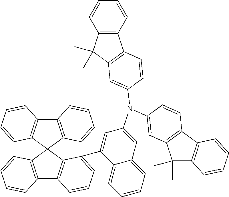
C12=C(C3(C4=C1C=CC=C4)C1=C(C4=C3C(C3=CC(N(C5=CC6=C(C7=C(C=CC=C7)C6(C)C)C=C5)C5=CC6=C(C7=C(C6(C)C)C=CC=C7)C=C5)=CC5=CC=CC=C35)=CC=C4)C=CC=C1)C=CC=C2
